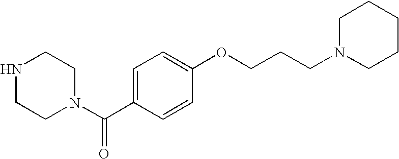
N1CCN(C(C2=CC=C(OCCCN3CCCCC3)C=C2)=O)CC1
